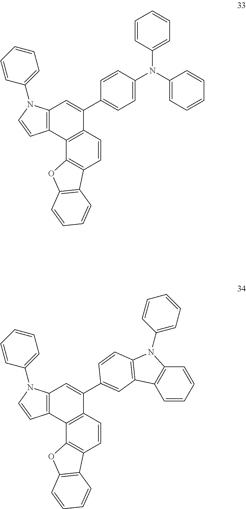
C1=CC2=C(C3=C1C1=C(C=CC=C1)O3)C1=C(C=C2C2=CC=C(N(C3=CC=CC=C3)C3=CC=CC=C3)C=C2)N(C2=CC=CC=C2)C=C1.C1=CC2=C(C3=C1C1=C(C=CC=C1)O3)C1=C(C=C2C2=CC3=C(N(C4=CC=CC=C4)C4=C3C=CC=C4)C=C2)N(C2=CC=CC=C2)C=C1
